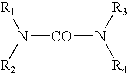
N([CO]N([R4])[R3])([R1])[R2]
